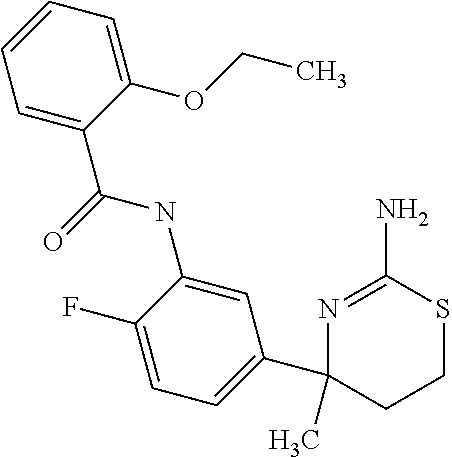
C1(C2=CC=C(F)C(NC(=O)C3=CC=CC=C3OCC)=C2)(C)CCSC(N)=N1
